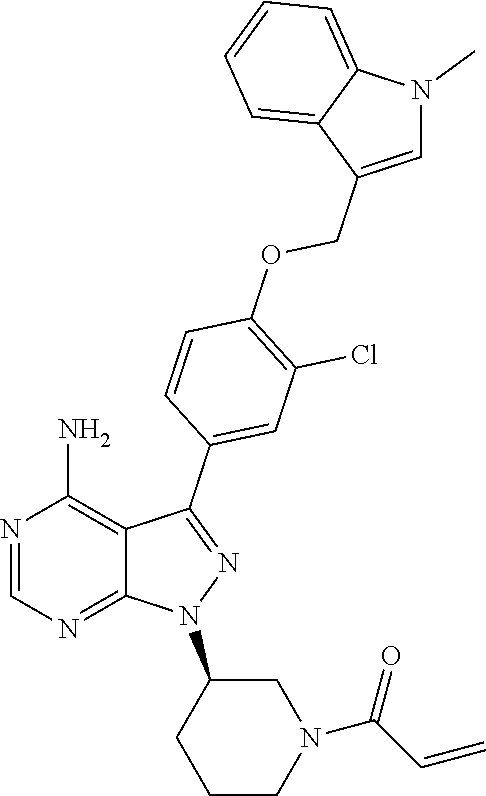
N1=CN=C2C(=C1N)C(C1=CC(Cl)=C(OCC3=CN(C)C4=CC=CC=C34)C=C1)=NN2C1CN(C(C=C)=O)CCC1
